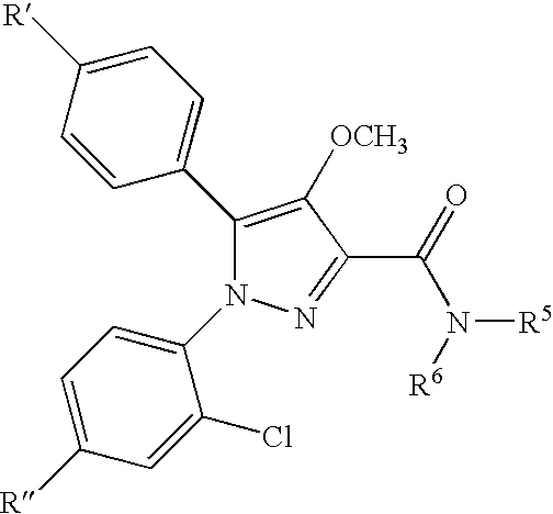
C1(C2=CC=C([R])C=C2)=C([OCH3])C(C(=O)N([R6])[R5])=NN1C1=CC=C([R])C=C1Cl
